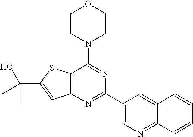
C1CN(C2=NC(C3=CN=C4C(=C3)C=CC=C4)=NC3=C2SC(C(O)(C)C)=C3)CCO1
